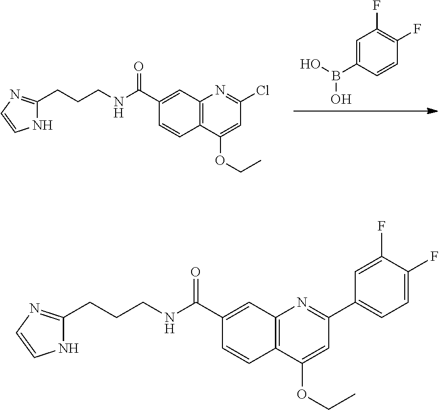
N1C(CCCNC(C2=CC3=C(C(OCC)=CC(Cl)=N3)C=C2)=O)=NC=C1.C1=C(B(O)O)C=CC(F)=C1F.N1C(CCCNC(C2=CC3=C(C(OCC)=CC(C4=CC=C(F)C(F)=C4)=N3)C=C2)=O)=NC=C1
